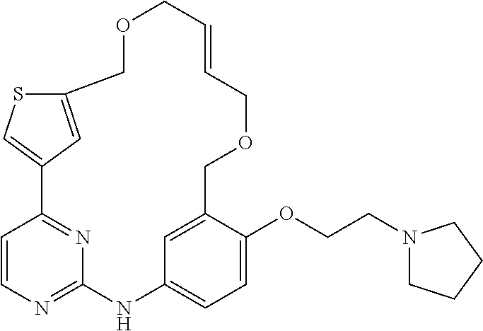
C12=CSC(=C1)COCC=CCOCC1=CC(=CC=C1OCCN1CCCC1)NC1=NC=CC2=N1
